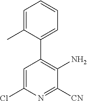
C1=C(Cl)N=C([CN])C(N)=C1C1=CC=CC=C1C
